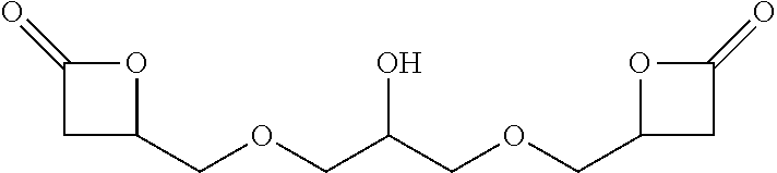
C1C(COCC(COCC2CC(=O)O2)O)OC1=O
